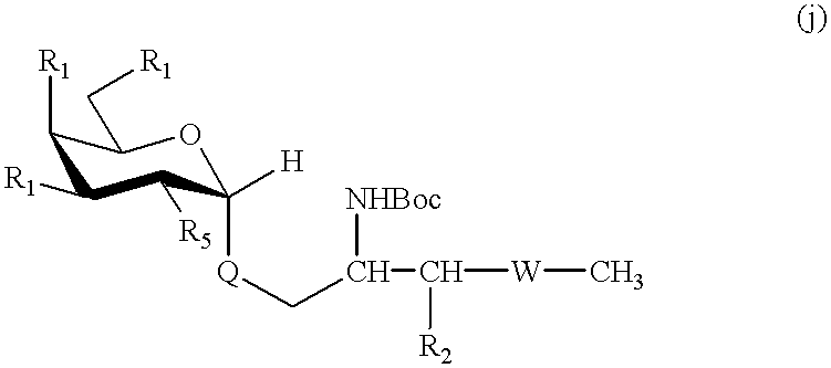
C([W]C)([R2])C([NHBoc])C[Q]C1([H])OC(C[R1])C([R1])C([R1])C1[R5]
